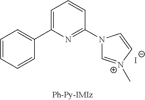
C1=CC=CC(C2=CC=CC(N3C=[N+](C)C=C3)=N2)=C1.[I-]
